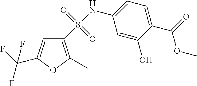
C1(S(NC2=CC=C(C(=O)OC)C(O)=C2)(=O)=O)=C(C)OC(C(F)(F)F)=C1
